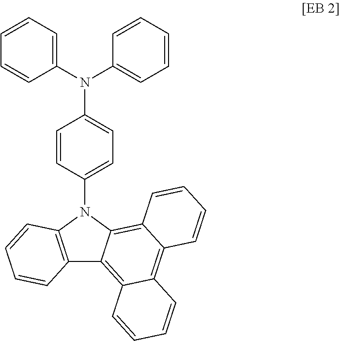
C12=C(N(C3=CC=C(N(C4=CC=CC=C4)C4=CC=CC=C4)C=C3)C3=C4C(=C5C(=C13)C=CC=C5)C=CC=C4)C=CC=C2
